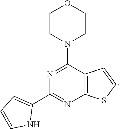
C12=C(C(N3CCOCC3)=NC(C3=CC=CN3)=N1)C=CS2
